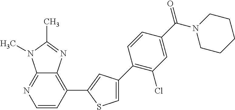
C12=NC=CC(C3=CC(C4=C(Cl)C=C(C(N5CCCCC5)=O)C=C4)=CS3)=C1N=C(C)N2C
